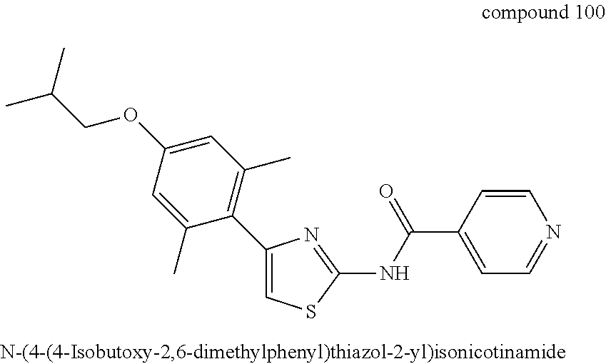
C1(OCC(C)C)=CC(C)=C(C2=CSC(NC(C3=CC=NC=C3)=O)=N2)C(C)=C1
